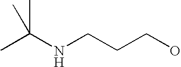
CC(NCCCO)(C)C
